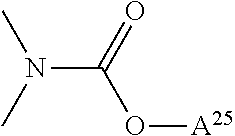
O([A25])C(N(C)C)=O
